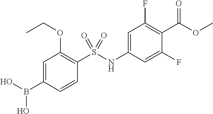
C1(S(NC2=CC(F)=C(C(OC)=O)C(F)=C2)(=O)=O)=C(OCC)C=C(B(O)O)C=C1
